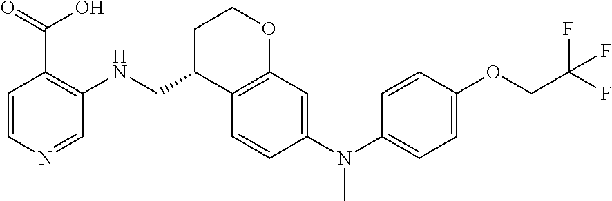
C1=C(N(C2=CC3=C(C=C2)C(CNC2=C(C(O)=O)C=CN=C2)CCO3)C)C=CC(OCC(F)(F)F)=C1
